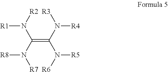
[R1]N(C(N([R8])[R7])=C(N([R5])[R6])N([R4])[R3])[R2]
